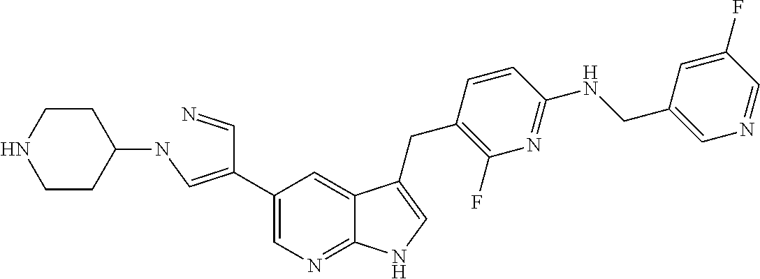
C1(C(C=N)=CNC2CCNCC2)=CN=C2C(=C1)C(CC1=C(F)N=C(NCC3=CN=CC(F)=C3)C=C1)=CN2
